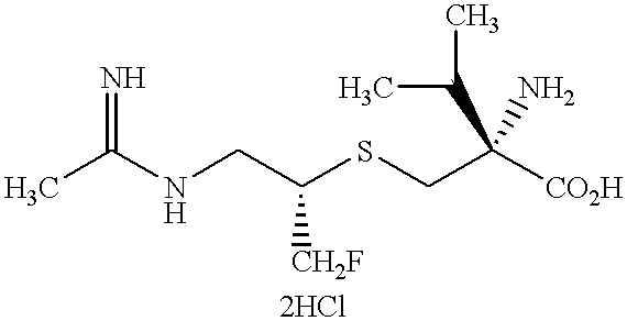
CC(NCC(SCC([CO2H])(C(C)C)N)[CH2F])=N
